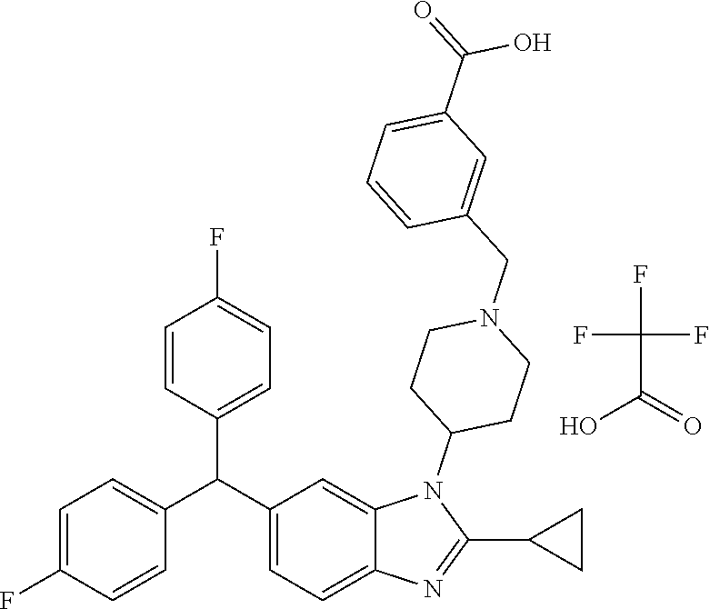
C1=C(F)C=CC(C(C2=CC=C(F)C=C2)C2=CC=C3C(=C2)N(C2CCN(CC4=CC(C(O)=O)=CC=C4)CC2)C(C2CC2)=N3)=C1.FC(C(O)=O)(F)F
